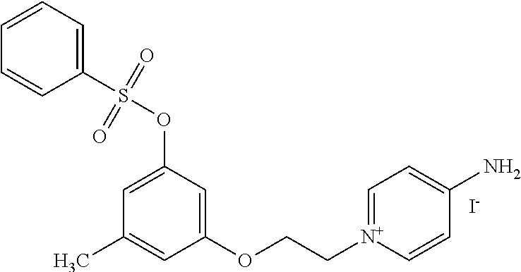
C1(S(=O)(=O)OC2=CC(C)=CC(OCC[N+]3=CC=C(N)C=C3)=C2)=CC=CC=C1.[I-]
